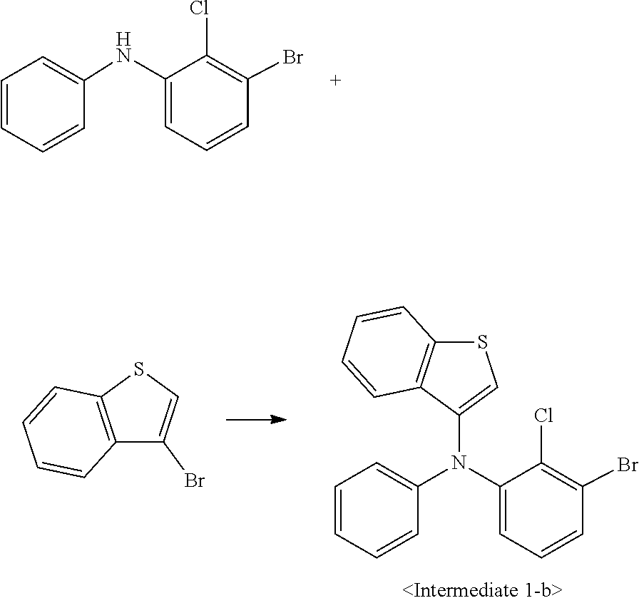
C1=C(NC2=CC=CC(Br)=C2Cl)C=CC=C1.C12=C(SC=C1Br)C=CC=C2.C12=C(C=CC=C1)SC=C2N(C1=CC=CC(Br)=C1Cl)C1=CC=CC=C1
